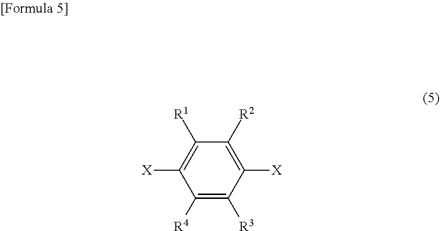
C1([R4])=C([R3])C([X])=C([R2])C([R1])=C1[X]
